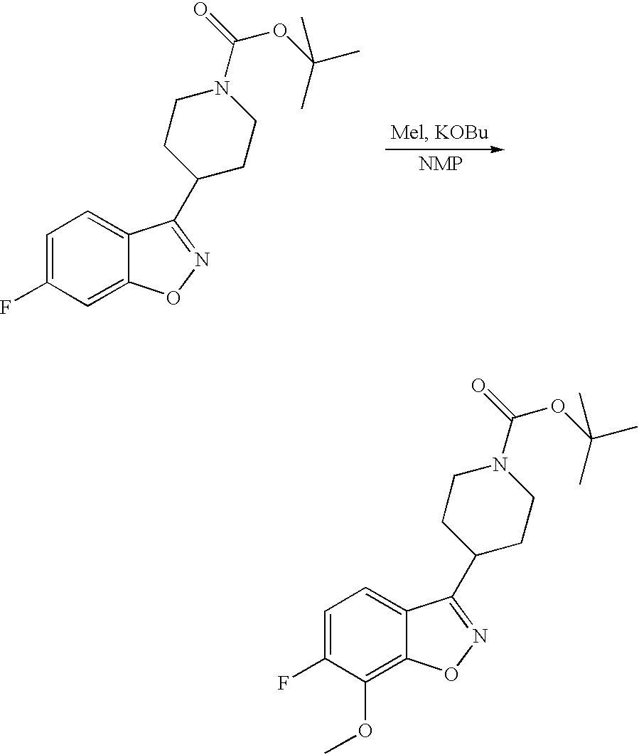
C1=C(F)C(OC)=C2C(=C1)C(C1CCN(C(=O)OC(C)(C)C)CC1)=NO2.C1=C(F)C=C2C(=C1)C(C1CCN(C(=O)OC(C)(C)C)CC1)=NO2
